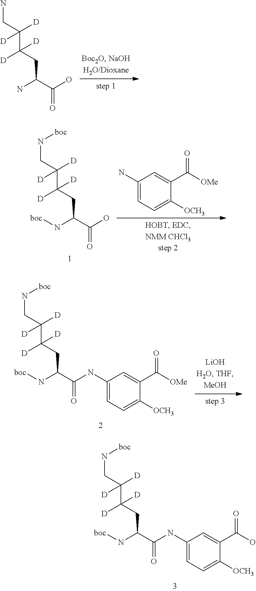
NCC(C(CC(C(O)=O)N)([D])[D])([D])[D].N(CC(C(CC(C(O)=O)N[boc])([D])[D])([D])[D])[boc].C1(N)=CC=C([OCH3])C(C([OMe])=O)=C1.N(CC(C(CC(C(NC1=CC=C([OCH3])C(C([OMe])=O)=C1)=O)N[boc])([D])[D])([D])[D])[boc].N(CC(C(CC(C(NC1=CC=C([OCH3])C(C(O)=O)=C1)=O)N[boc])([D])[D])([D])[D])[boc]
